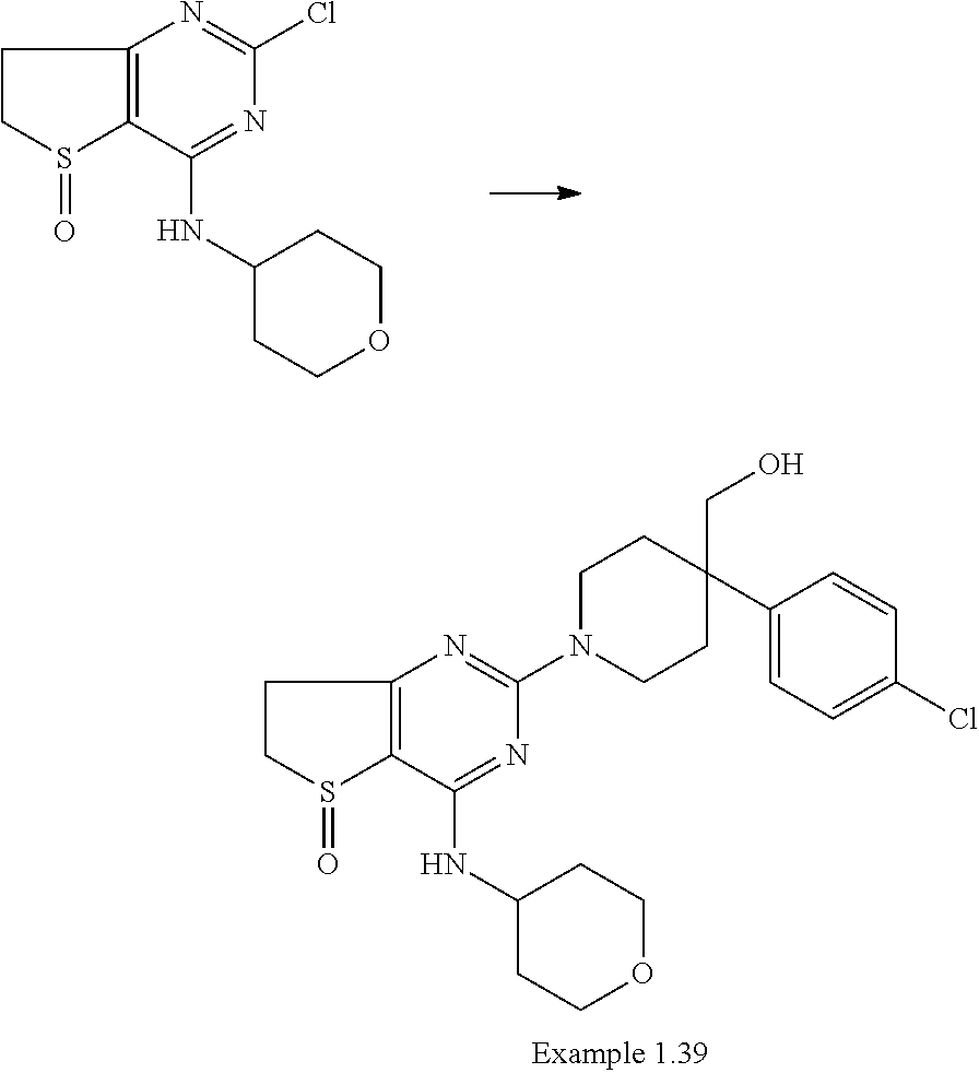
C1CS(=O)C2=C1N=C(Cl)N=C2NC1CCOCC1.C1CS(=O)C2=C1N=C(N1CCC(CO)(C3=CC=C(Cl)C=C3)CC1)N=C2NC1CCOCC1
